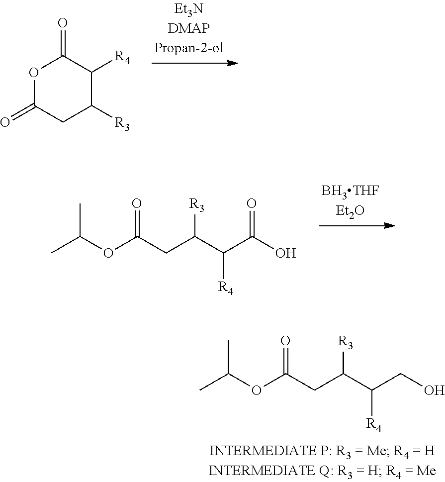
CC(OC(CC(C(CO)[R4])[R3])=O)C.O1C(=O)CC([R3])C([R4])C1=O.CC(OC(CC(C(C(O)=O)[R4])[R3])=O)C
